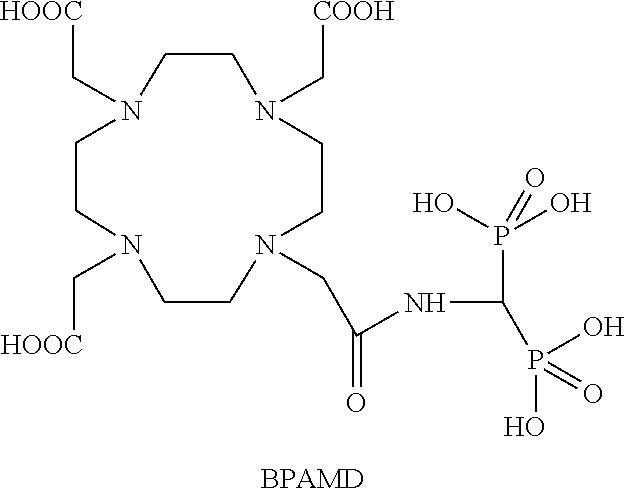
N1(C[HOOC])CCN(C[HOOC])CCN(C[COOH])CCN(CC(=O)NC(P(O)(O)=O)P(=O)(O)O)CC1
